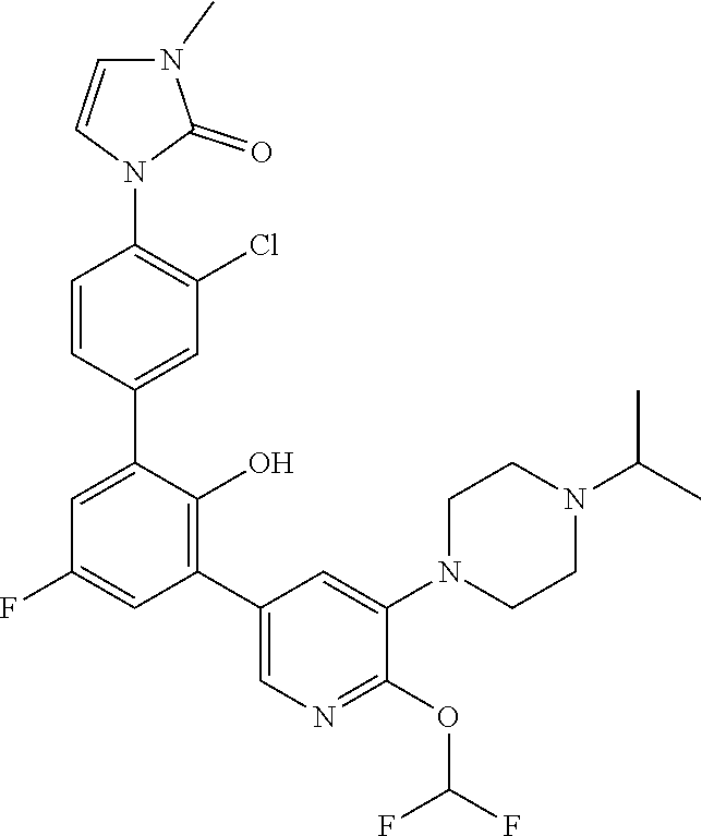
C1=CC(C2=CC(F)=CC(C3=CN=C(OC(F)F)C(N4CCN(C(C)C)CC4)=C3)=C2O)=CC(Cl)=C1N1C(=O)N(C)C=C1
